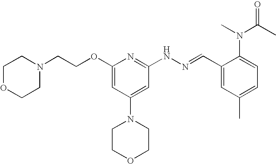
N1(CCOC2=CC(N3CCOCC3)=CC(NN=CC3=CC(C)=CC=C3N(C(C)=O)C)=N2)CCOCC1
